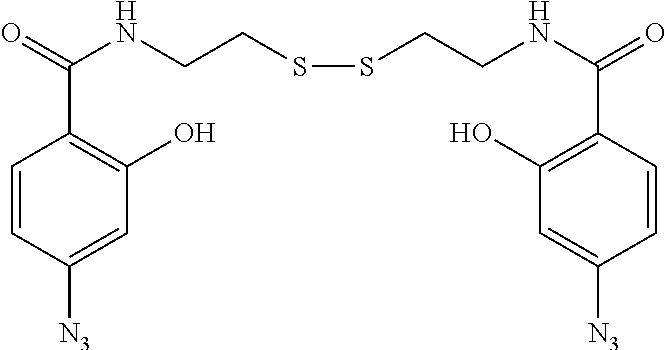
C1=CC([N3])=CC(O)=C1C(=O)NCCSSCCNC(=O)C1=C(O)C=C([N3])C=C1
